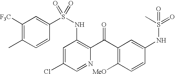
C1([F3C])=C(C)C=CC(S(NC2=C(C(C3=C([MeO])C=CC(NS(C)(=O)=O)=C3)=O)N=CC(Cl)=C2)(=O)=O)=C1
